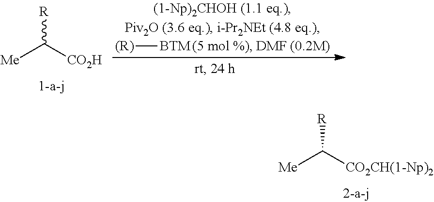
[Me]C([CO2CH(1-Np)2])[R].[Me]C([CO2H])[R].[(R)][BTM]
